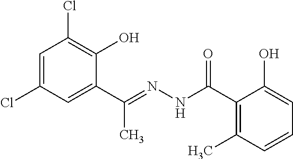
C1=C(Cl)C=C(C(=NNC(C2=C(C)C=CC=C2O)=O)C)C(O)=C1Cl
